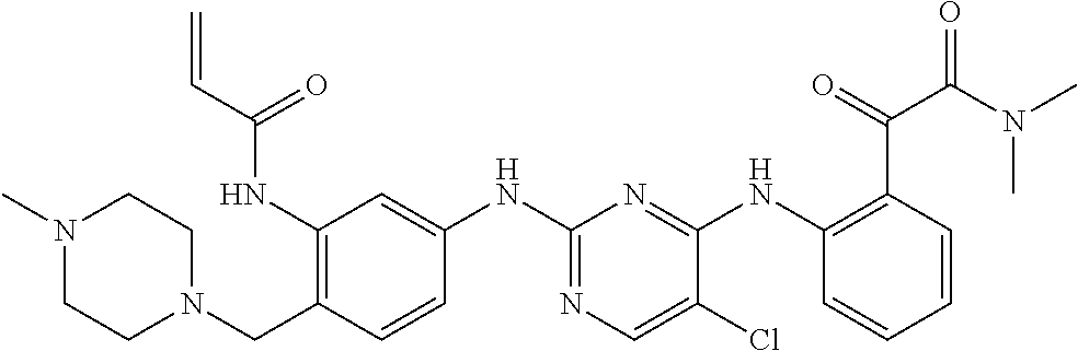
C1(NC(C=C)=O)=C(CN2CCN(C)CC2)C=CC(NC2=NC=C(Cl)C(NC3=C(C(=O)C(N(C)C)=O)C=CC=C3)=N2)=C1
